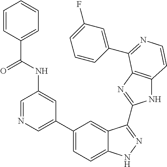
C1(C2=CN=CC(NC(=O)C3=CC=CC=C3)=C2)=CC=C2C(=C1)C(C1=NC3=C(N1)C=CN=C3C1=CC(F)=CC=C1)=NN2
